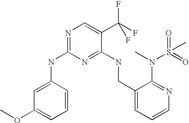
C1(NC2=NC=C(C(F)(F)F)C(NCC3=CC=CN=C3N(C)S(C)(=O)=O)=N2)=CC(OC)=CC=C1
